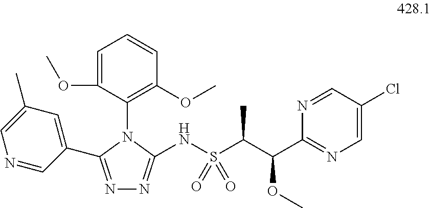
N1=C(C2=CC(C)=CN=C2)N(C2=C(OC)C=CC=C2OC)C(NS(C(C(C2=NC=C(Cl)C=N2)OC)C)(=O)=O)=N1
